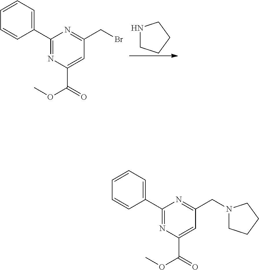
N1CCCC1.C1=CC=C(C2=NC(C(OC)=O)=CC(CBr)=N2)C=C1.C1=CC=C(C2=NC(C(OC)=O)=CC(CN3CCCC3)=N2)C=C1
